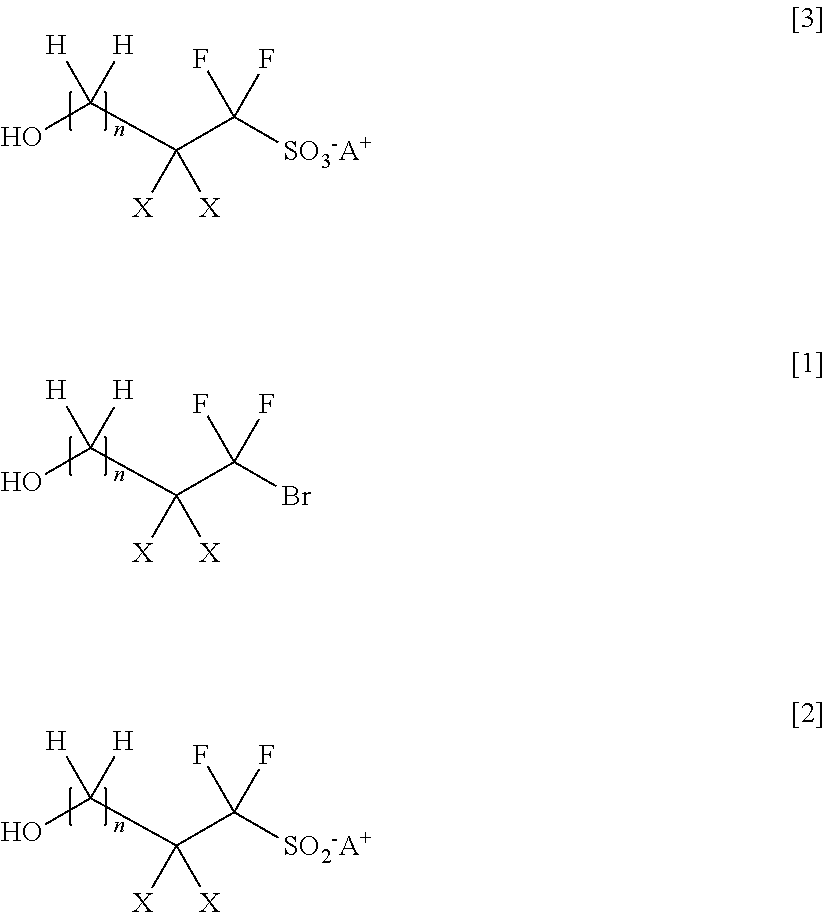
OC(C(C(Br)(F)F)([X])[X])([H])[H].OC(C(C([SO3-A+])(F)F)([X])[X])([H])[H].OC(C(C([SO2-A+])(F)F)([X])[X])([H])[H]
